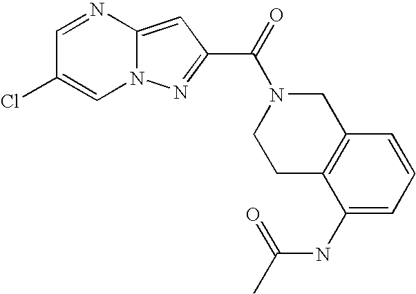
N1=CC(Cl)=CN2C1=CC(C(=O)N1CCC3=C(C1)C=CC=C3NC(C)=O)=N2
